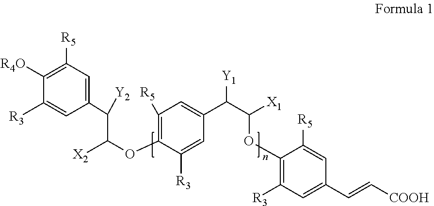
C1([R4O])=C([R5])C=C(C(C(OC2=C([R5])C=C(C(C([X1])OC3=C([R3])C=C(C=C[COOH])C=C3[R5])[Y1])C=C2[R3])[X2])[Y2])C=C1[R3]
